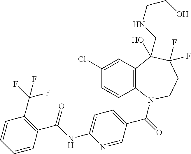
C1(Cl)=CC2=C(C=C1)N(C(=O)C1=CC=C(NC(C3=C(C(F)(F)F)C=CC=C3)=O)N=C1)CCC(F)(F)C2(O)CNCCO
